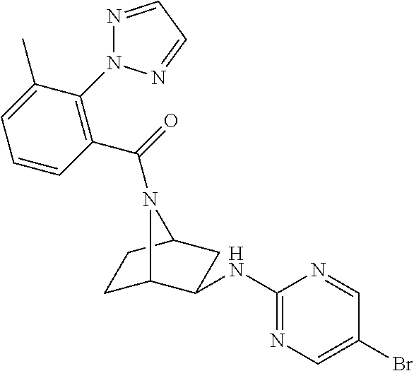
C1C2C(NC3=NC=C(Br)C=N3)CC(C1)N2C(=O)C1=C(N2N=CC=N2)C(C)=CC=C1
